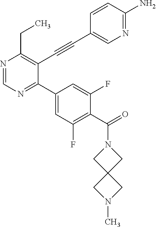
N1=CN=C(C2=CC(F)=C(C(N3CC4(C3)CN(C)C4)=O)C(F)=C2)C(C#CC2=CN=C(N)C=C2)=C1CC
